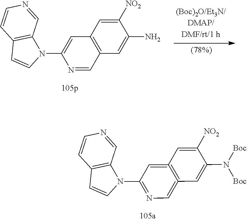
C1(N2C3=C(C=C2)C=CN=C3)=CC2=C(C=N1)C=C(N)C([NO2])=C2.C1(N2C3=C(C=C2)C=CN=C3)=NC=C2=C(=C1)C=C([NO2])C(N([Boc])[Boc])=C2
